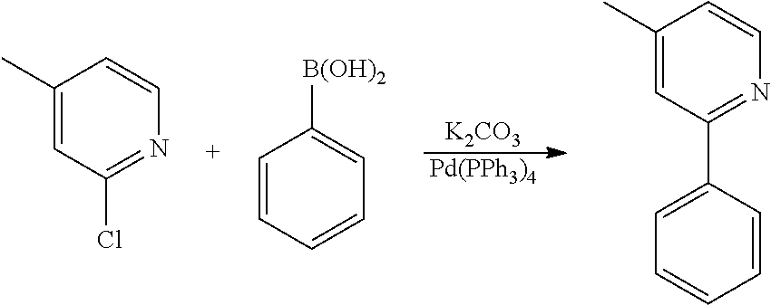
[K2CO3].[Pd(PPh3)4].C1(C)=CC(Cl)=NC=C1.C1=CC=CC=C1[B(OH)2].C1(C)=CC(C2=CC=CC=C2)=NC=C1
